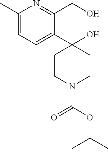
C1(O)(C2=CC=C(C)N=C2CO)CCN(C(OC(C)(C)C)=O)CC1
